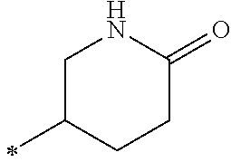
C1(C)CNC(=O)CC1
